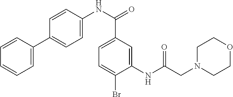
N(C(=O)C1=CC=C(Br)C(NC(CN2CCOCC2)=O)=C1)C1=CC=C(C2=CC=CC=C2)C=C1
